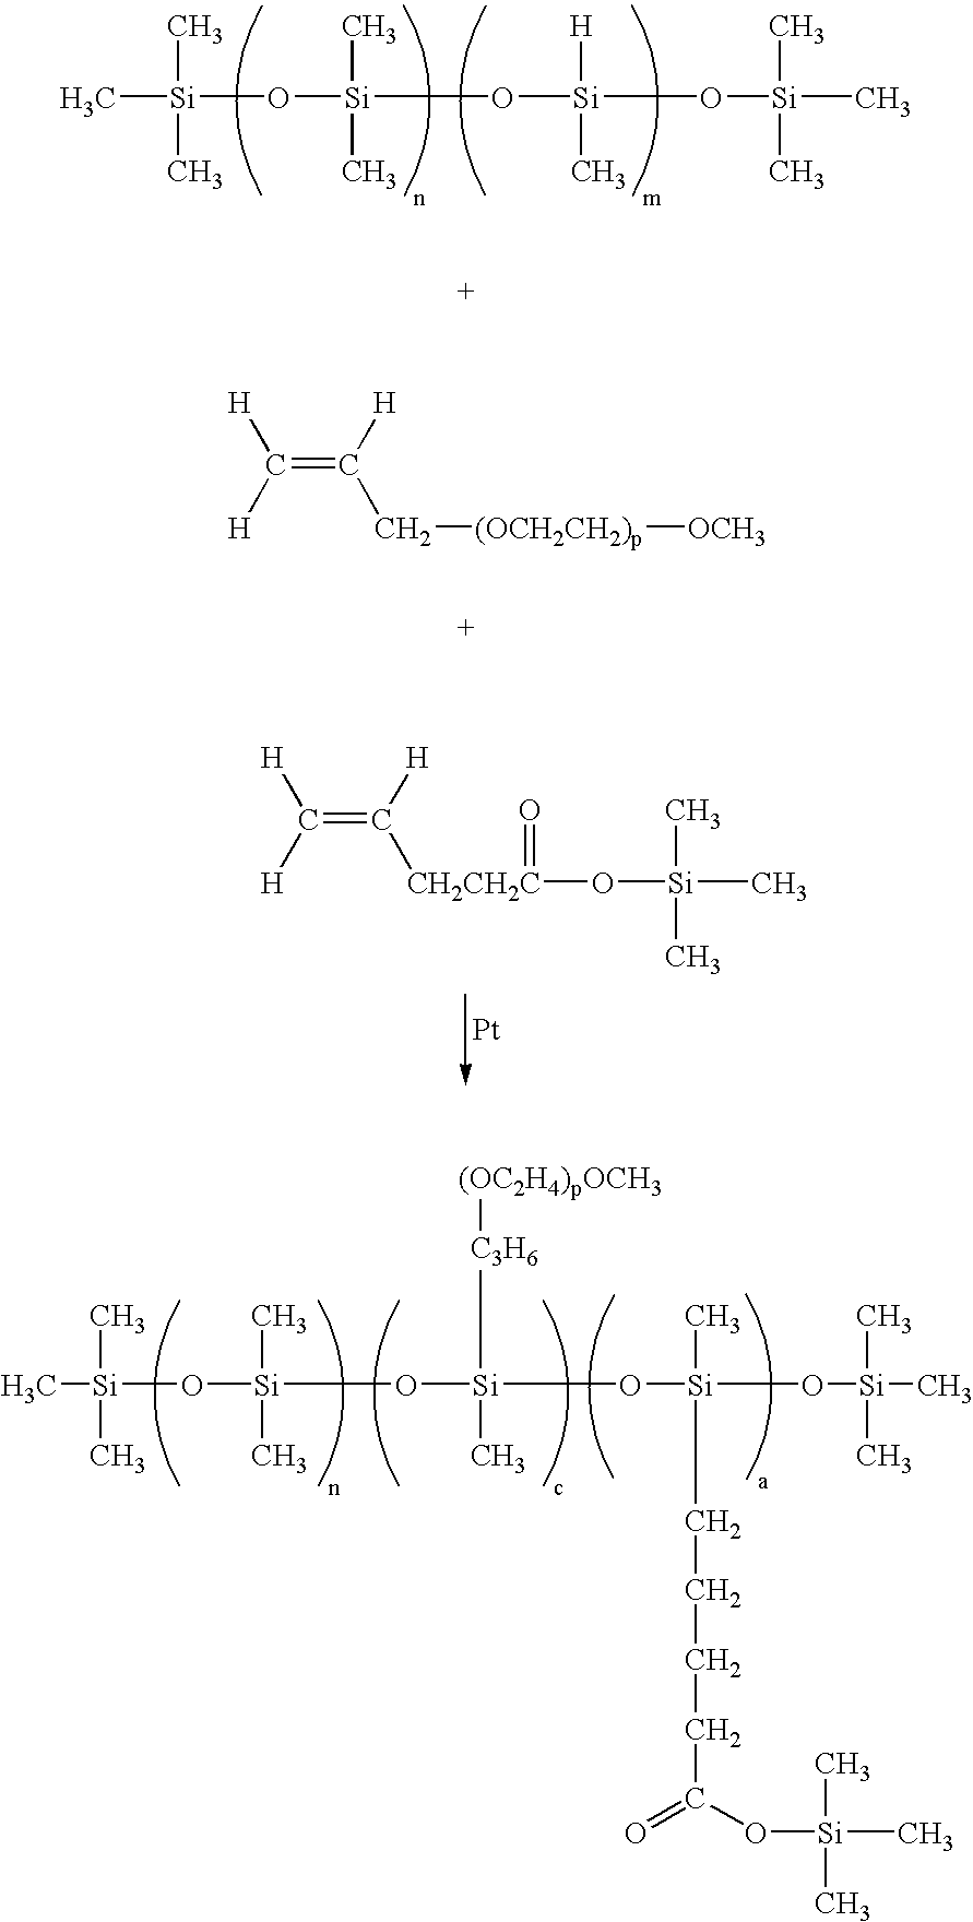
C[Si](C)(C)O[Si](C)(C)O[Si](C)(O[Si](C)(C)C)[H].C(=C([H])C[(OCH2CH2)p][OCH3])([H])[H].C(=C([H])[CH2CH2C](=O)O[Si](C)(C)C)([H])[H].[Pt].C[Si](C)(C)O[Si](C)(C)O[Si](C)(O[Si](C)(CCCCC(=O)O[Si](C)(C)C)O[Si](C)(C)C)[C3H6][(OC2H4)pOCH3]
